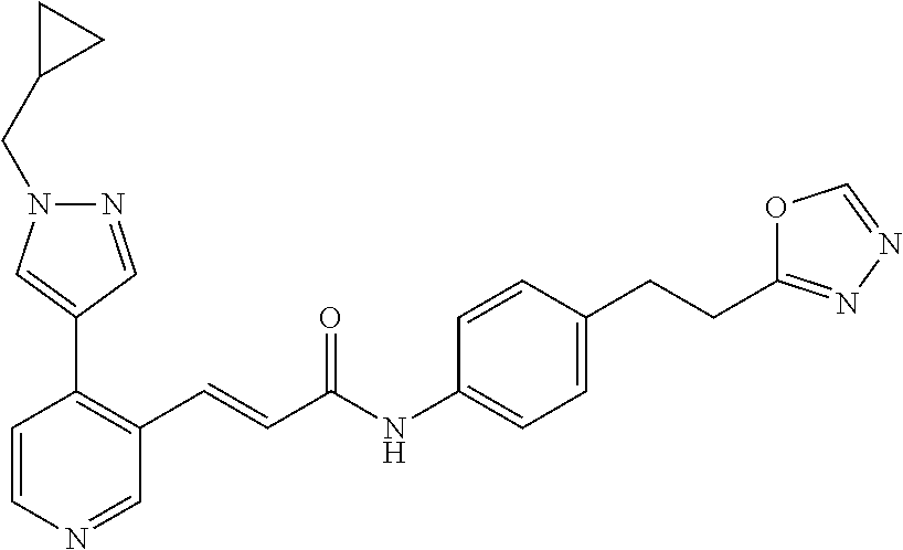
C1=CN=CC(C=CC(=O)NC2=CC=C(CCC3=NN=CO3)C=C2)=C1C1=CN(CC2CC2)N=C1
